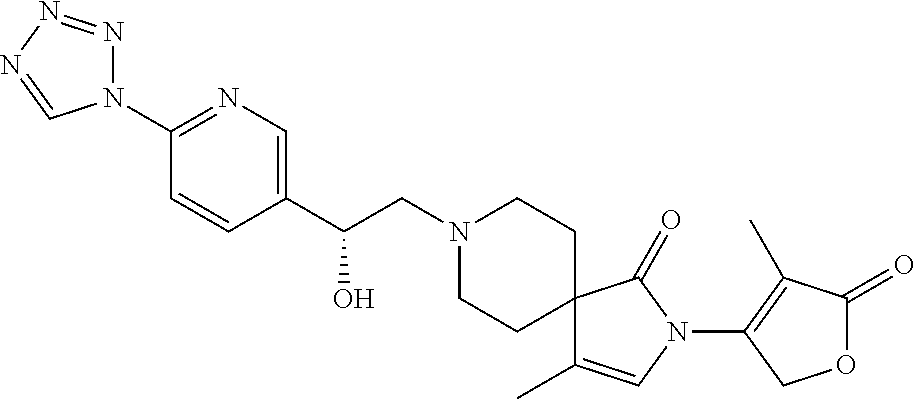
C1(C(CN2CCC3(CC2)C(C)=CN(C2=C(C)C(=O)OC2)C3=O)O)=CN=C(N2N=NN=C2)C=C1
